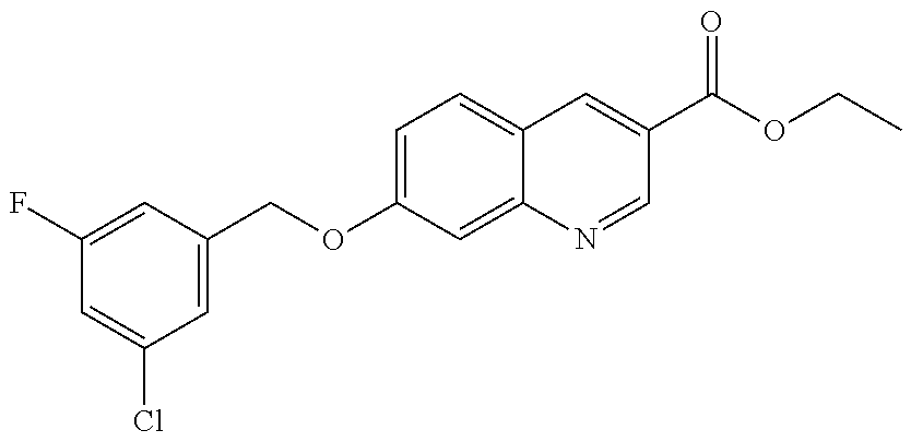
C1(F)=CC(COC2=CC=C3C(=C2)N=CC(C(OCC)=O)=C3)=CC(Cl)=C1
